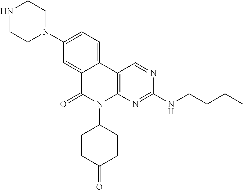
C12=CC=C(N3CCNCC3)C=C1C(=O)N(C1CCC(=O)CC1)C1=C2C=NC(NCCCC)=N1
